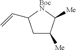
C1C([Me])C([Me])[BocN]C1C=C
